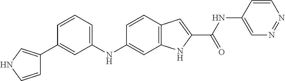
C1=CC=C(NC2=CC3=C(C=C2)C=C(C(NC2=CN=NC=C2)=O)N3)C=C1C1=CNC=C1
